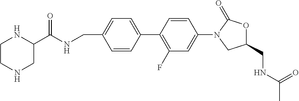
C1=CC(C2=C(F)C=C(N3CC(CNC(C)=O)OC3=O)C=C2)=CC=C1CNC(C1NCCNC1)=O
